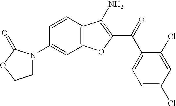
C12=C(C=CC(N3CCOC3=O)=C1)C(N)=C(C(C1=CC=C(Cl)C=C1Cl)=O)O2
